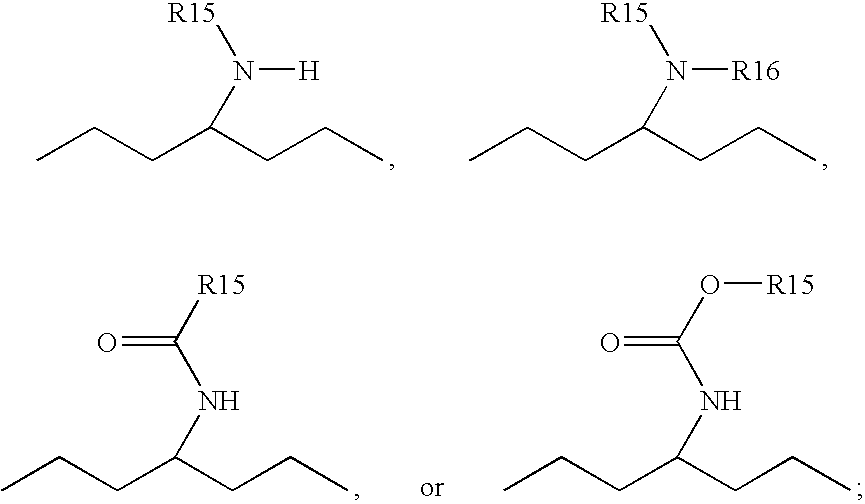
CCCC(CCC)N([R15])[H].CCCC(CCC)N([R15])[R16].CCCC(CCC)NC(=O)[R15].CCCC(CCC)NC(=O)O[R15]
